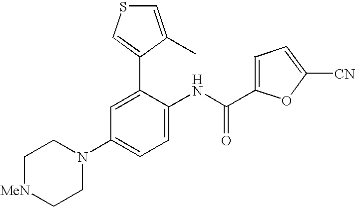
C1=C(C2=CSC=C2C)C(NC(C2=CC=C([CN])O2)=O)=CC=C1N1CC[MeN]CC1
